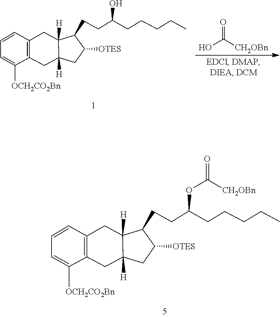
C1=CC2=C(C([OCH2CO2Bn])=C1)CC1([H])C([H])(C2)C(CCC(O)CCCCC)C([OTES])C1.O=C([CH2OBn])O.C1=CC2=C(C([OCH2CO2Bn])=C1)CC1([H])C([H])(C2)C(CCC(OC(=O)[CH2OBn])CCCCC)C([OTES])C1
